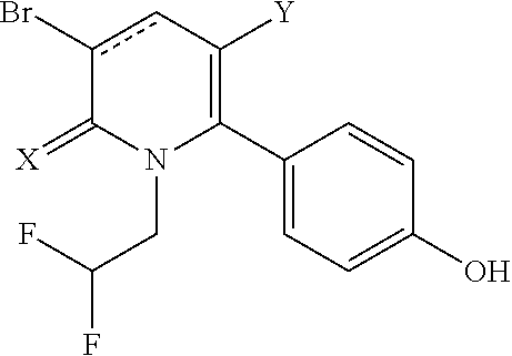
C1(C2=C([Y])cc(Br)C(=[X])N2CC(F)F)=CC=C(O)C=C1
